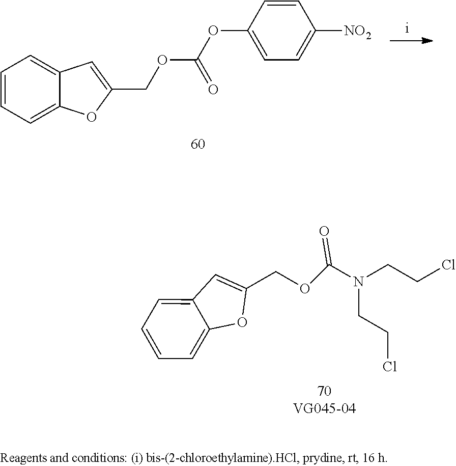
C1=CC=C2C(=C1)C=C(COC(N(CCCl)CCCl)=O)O2.C1=CC=C2C(=C1)C=C(COC(=O)OC1=CC=C([NO2])C=C1)O2
